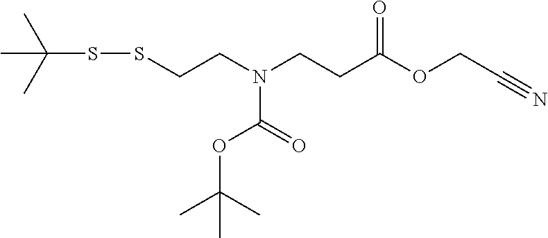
C(SSCCN(CCC(OCC#N)=O)C(=O)OC(C)(C)C)(C)(C)C
